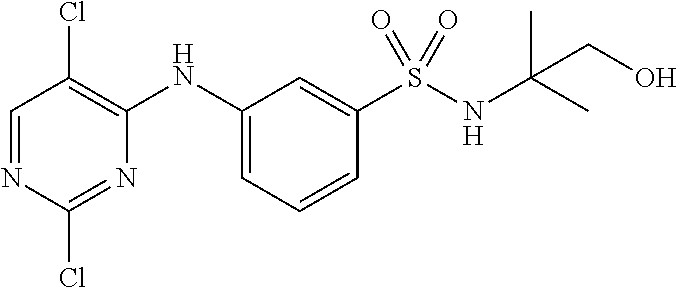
C1=NC(Cl)=NC(NC2=CC=CC(S(NC(C)(C)CO)(=O)=O)=C2)=C1Cl
